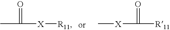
CC([X][R11])=O.C[X]C(=O)[R11]
